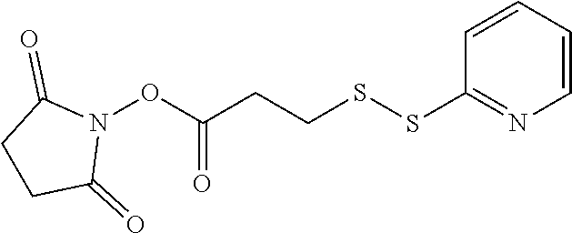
N1(OC(=O)CCSSC2=NC=CC=C2)C(=O)CCC1=O
